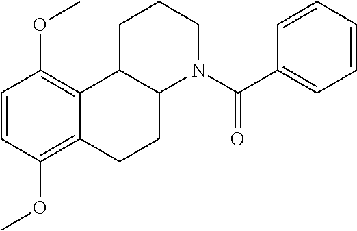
C1=CC(OC)=C2C(=C1OC)C1C(CC2)N(C(C2=CC=CC=C2)=O)CCC1
